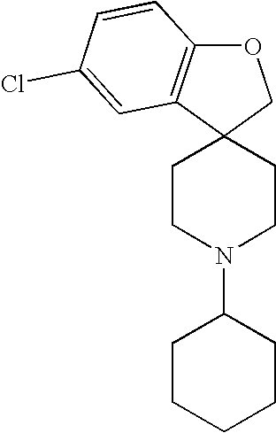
O1C2=C(C3(C1)CCN(C1CCCCC1)CC3)C=C(Cl)C=C2
